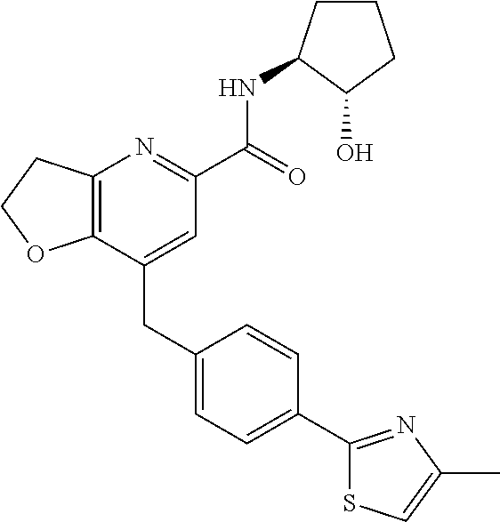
C12=C(CCO1)N=C(C(NC1CCCC1O)=O)C=C2CC1=CC=C(C2=NC(C)=CS2)C=C1
